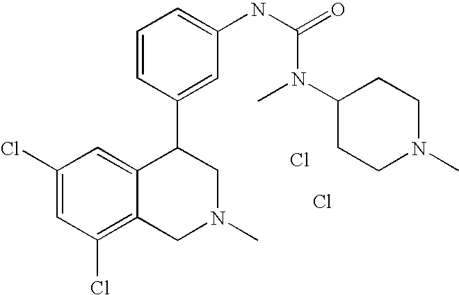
Cl.C1(Cl)=CC(Cl)=C2C(=C1)C(C1=CC(NC(N(C3CCN(C)CC3)C)=O)=CC=C1)CN(C)C2.Cl
